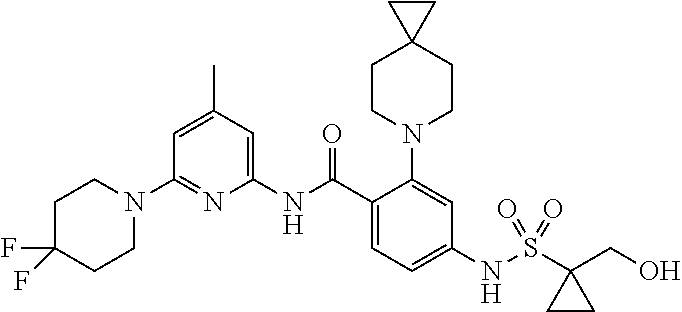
C1(N2CCC(F)(F)CC2)=NC(NC(C2=CC=C(NS(C3(CO)CC3)(=O)=O)C=C2N2CCC3(CC2)CC3)=O)=CC(C)=C1
